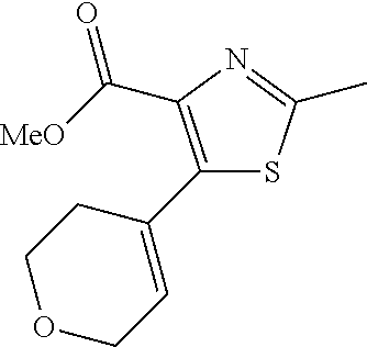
C(C1=C(C2=CCOCC2)SC(C)=N1)([MeO])=O
